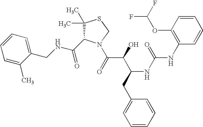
C(NCC1=CC=CC=C1C)(=O)C1C(C)(C)SCN1C(C(C(CC1=CC=CC=C1)NC(=O)NC1=C(OC(F)F)C=CC=C1)O)=O
